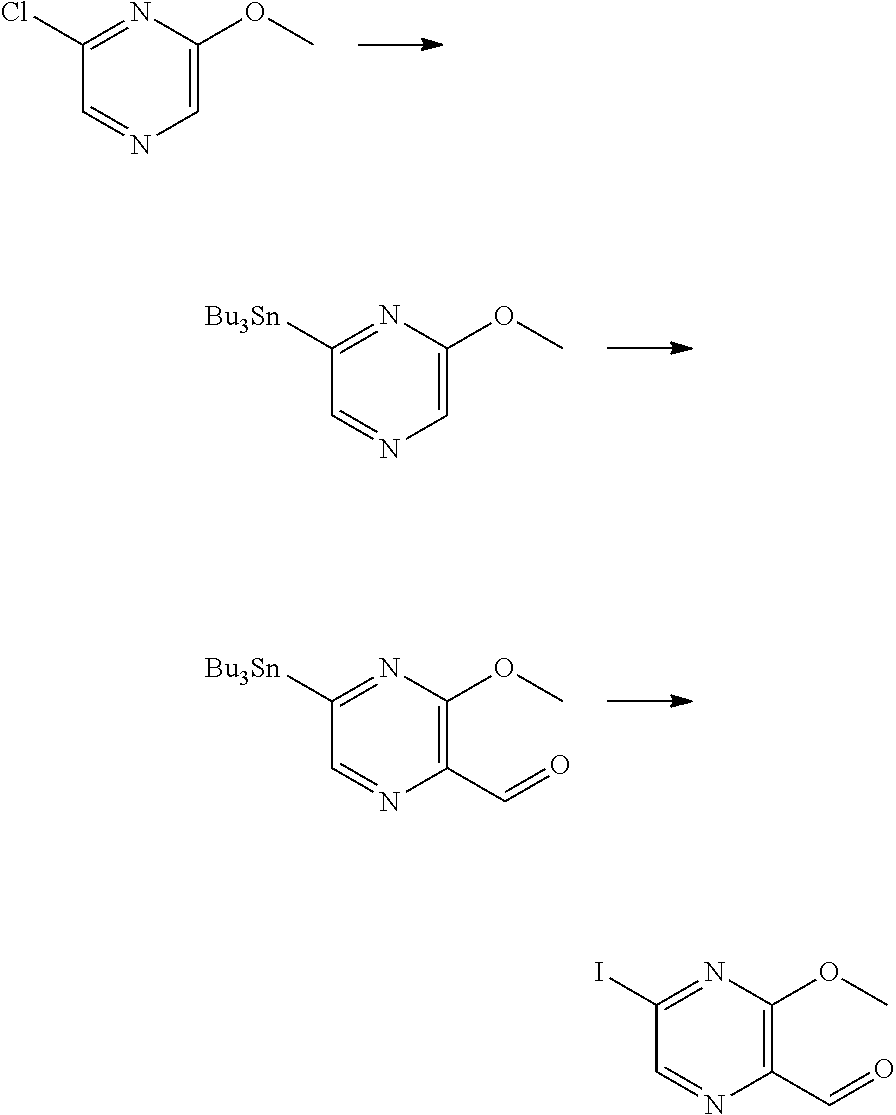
N1=C(Cl)C=NC=C1OC.N1=C([Bu3Sn])C=NC=C1OC.N1=C([Bu3Sn])C=NC(C=O)=C1OC.N1=C(I)C=NC(C=O)=C1OC
